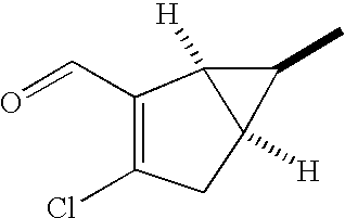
C1(C=O)=C(Cl)CC2([H])C1([H])C2C
